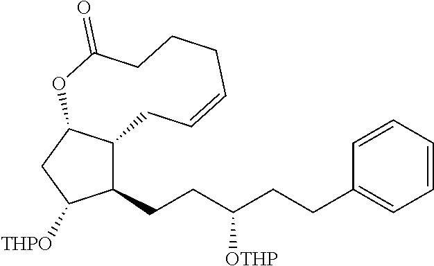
C1(CCC([OTHP])CCC2=CC=CC=C2)C2C(CC1[THPO])OC(=O)CCCC=CC2
